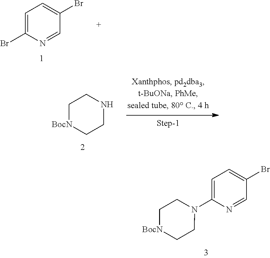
C1=C(Br)N=CC(Br)=C1.C1[BocN]CCNC1.C1=C(N2CC[BocN]CC2)N=CC(Br)=C1
